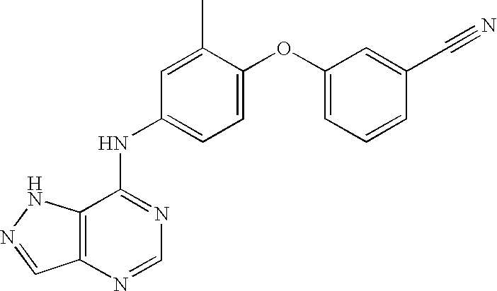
C12=C(NN=C1)C(NC1=CC=C(OC3=CC=CC(C#N)=C3)C(C)=C1)=NC=N2
